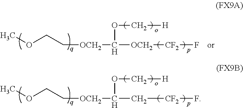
O(CC[OCH2]C([OCH2][CF2]F)OC[H])C.O(CC[OCH2]C(C[CF2]F)OC[H])C
